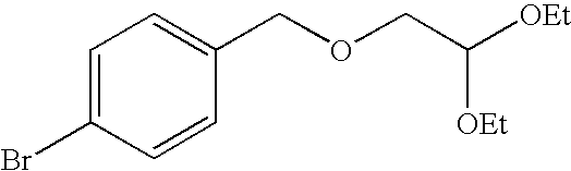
C1=C(Br)C=CC(COCC([OEt])[OEt])=C1
